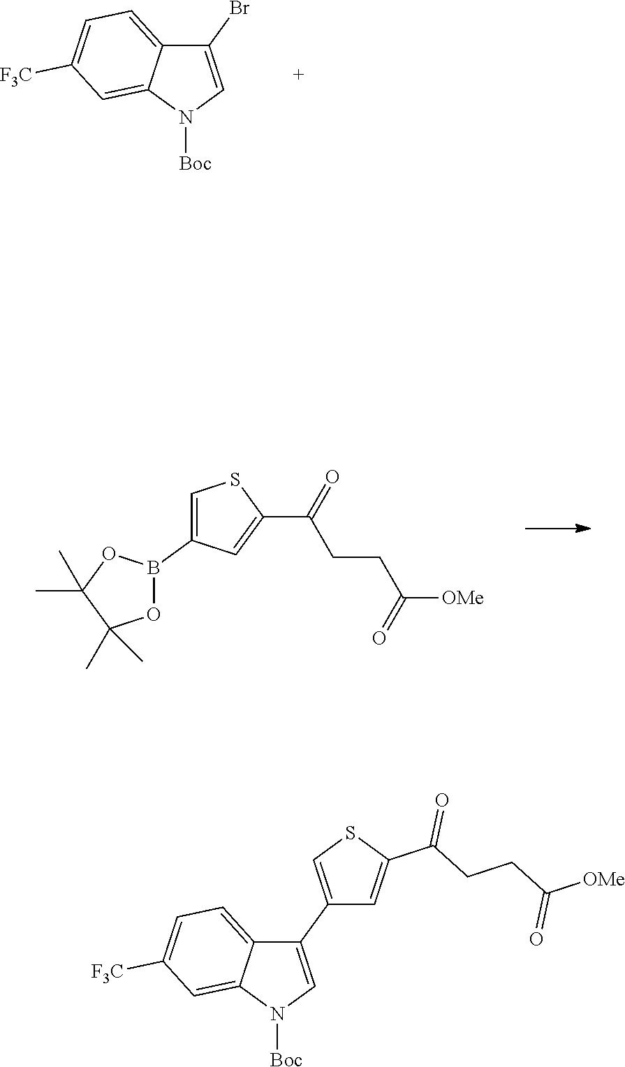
C1(Br)=CN([Boc])C2=CC([F3C])=CC=C12.C1(B2OC(C)(C)C(C)(C)O2)=CSC(C(=O)CCC(=O)[OMe])=C1.C1(C2=CSC(C(CCC([OMe])=O)=O)=C2)=CN([Boc])C2=CC([F3C])=CC=C12
